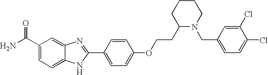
C12=CC(C(=O)N)=CC=C1NC(C1=CC=C(OCCC3N(CC4=CC=C(Cl)C(Cl)=C4)CCCC3)C=C1)=N2
